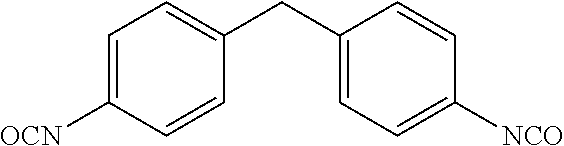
[NCO]C1=CC=C(CC2=CC=C([OCN])C=C2)C=C1
